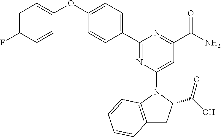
C1=C(F)C=CC(OC2=CC=C(C3=NC(N4C5=C(CC4C(O)=O)C=CC=C5)=CC(C(N)=O)=N3)C=C2)=C1
